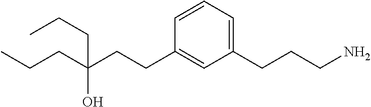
C(CC(CCC1=CC(CCCN)=CC=C1)(CCC)O)C
